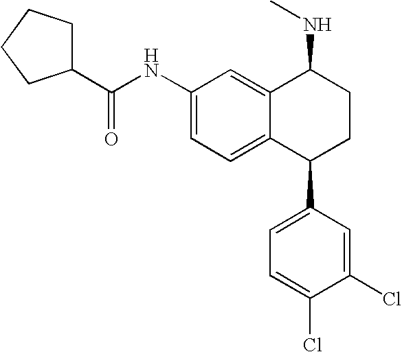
C(NC1=CC=C2C(=C1)C(NC)CCC2C1=CC=C(Cl)C(Cl)=C1)(=O)C1CCCC1
